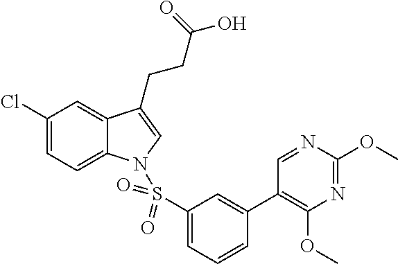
C1(Cl)=CC=C2C(=C1)C(CCC(O)=O)=CN2S(C1=CC=CC(C2=C(OC)N=C(OC)N=C2)=C1)(=O)=O
